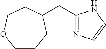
C1CCC(CC2=NC=CN2)CCO1
